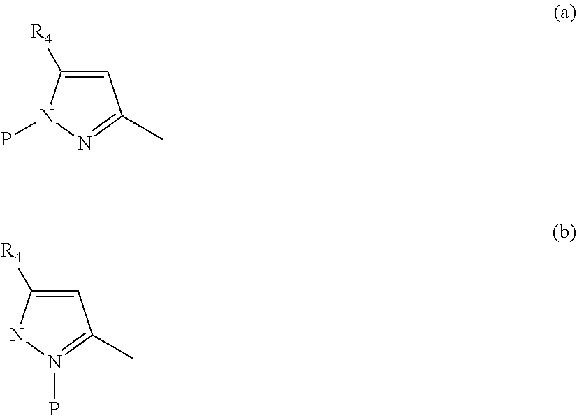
C1=C([R4])N(P)N=C1C.C1=C([R4])NN(P)=C1C
